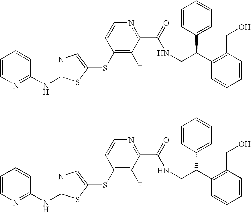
C1=CN=C(NC2=NC=C(SC3=C(F)C(C(=O)NCC(C4=C(CO)C=CC=C4)C4=CC=CC=C4)=NC=C3)S2)C=C1.C1=CN=C(NC2=NC=C(SC3=C(F)C(C(=O)NCC(C4=C(CO)C=CC=C4)C4=CC=CC=C4)=NC=C3)S2)C=C1
